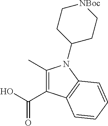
C1(C)=C(C(O)=O)C2=C(N1C1CC[NBoc]CC1)C=CC=C2
